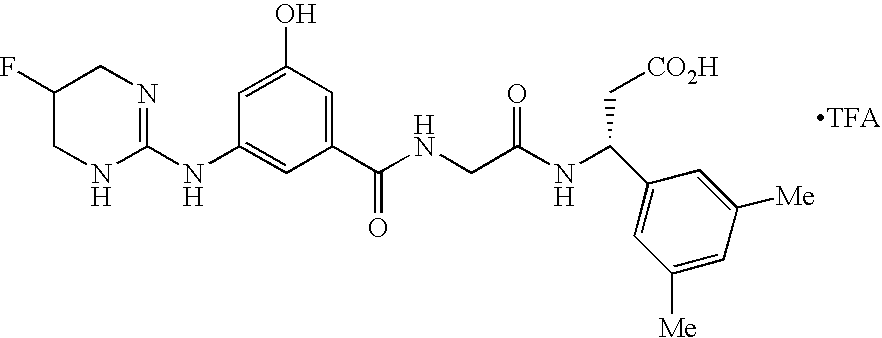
C1(NC2=NCC(F)CN2)=CC(C(=O)NCC(NC(C2=CC([Me])=CC([Me])=C2)C[CO2H])=O)=CC(O)=C1
